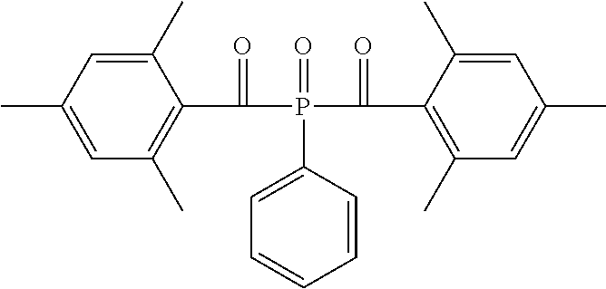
C1(C)=CC(C)=CC(C)=C1C(=O)P(=O)(C(=O)C1=C(C)C=C(C)C=C1C)C1=CC=CC=C1
